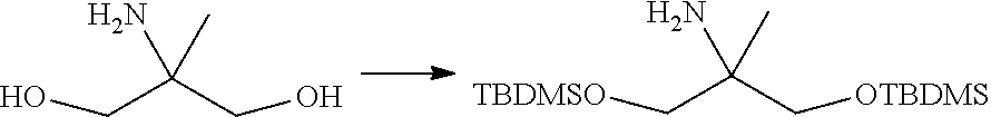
C(C(CO)(N)C)O.C(C(C[OTBDMS])(N)C)[TBDMSO]
